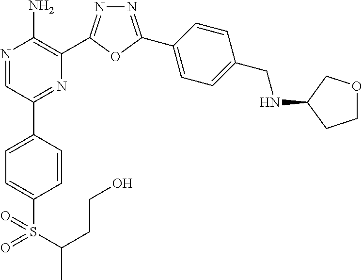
N1=C(C2=CC=C(CNC3CCOC3)C=C2)OC(C2=C(N)N=CC(C3=CC=C(S(=O)(=O)C(C)CCO)C=C3)=N2)=N1
